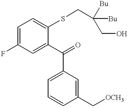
C1=C(C(=O)C2=CC(F)=CC=C2SCC([Bu])([Bu])CO)C=C(C[OCH3])C=C1
